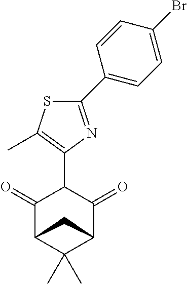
C1(=O)C2C(C)(C)C(C(=O)C1C1=C(C)SC(C3=CC=C(Br)C=C3)=N1)C2
